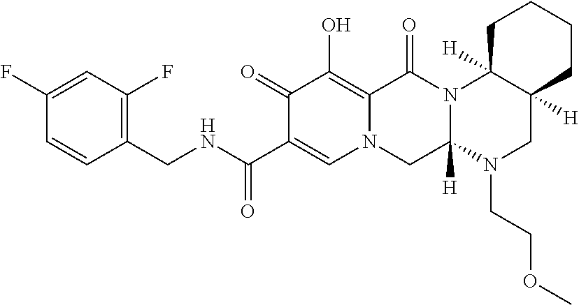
C1(CNC(C2=CN3C(=C(O)C2=O)C(=O)N2C([H])(C3)N(CCOC)CC3([H])C2([H])CCCC3)=O)=C(F)C=C(F)C=C1
